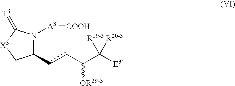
C1(ccC(C([E3])([R20-3])[R19-3])[OR29-3])N([A3][COOH])C(=[T3])[X3]C1
